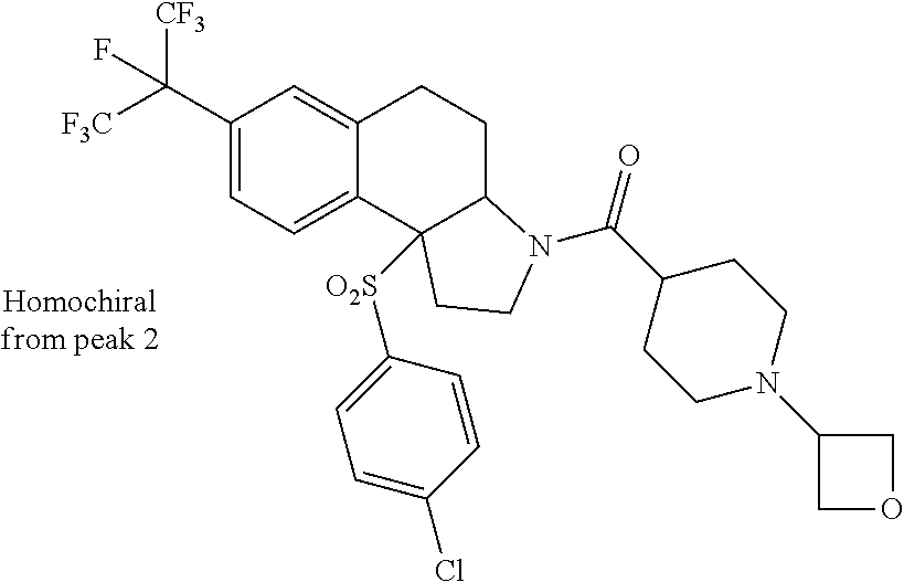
C1(C([F3C])([CF3])F)=CC=C2C(=C1)CCC1N(C(C3CCN(C4COC4)CC3)=O)CCC21[O2S]C1=CC=C(Cl)C=C1
